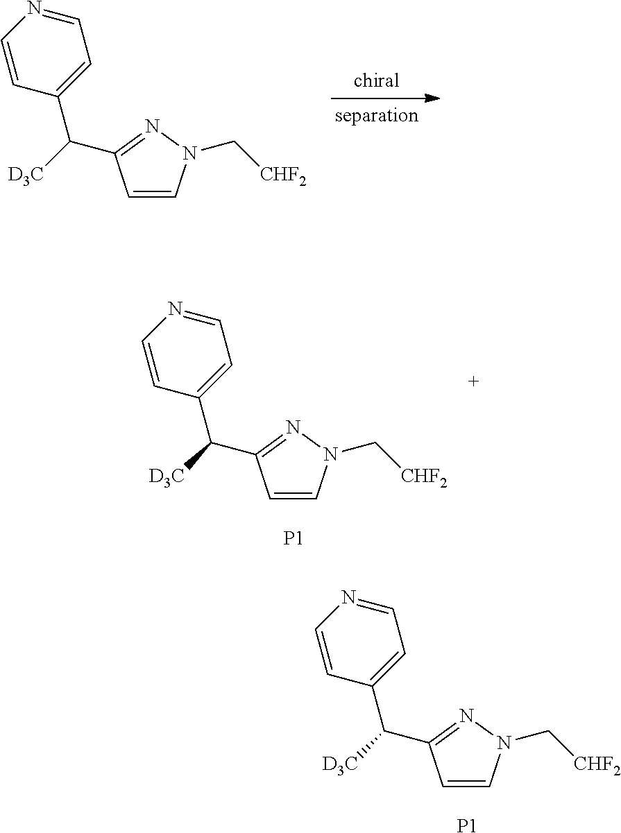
C1=CN(C[CHF2])N=C1C([D3C])C1=CC=NC=C1.[P1].C1=CN(C[CHF2])N=C1C([D3C])C1=CC=NC=C1.[P1].C1=CN(C[CHF2])N=C1C([D3C])C1=CC=NC=C1
